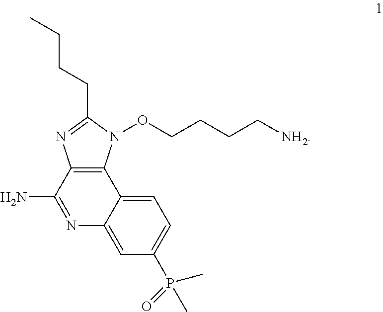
C12=C(C(N)=NC3=CC(P(C)(C)=O)=CC=C13)N=C(CCCC)N2OCCCC[NH2]
